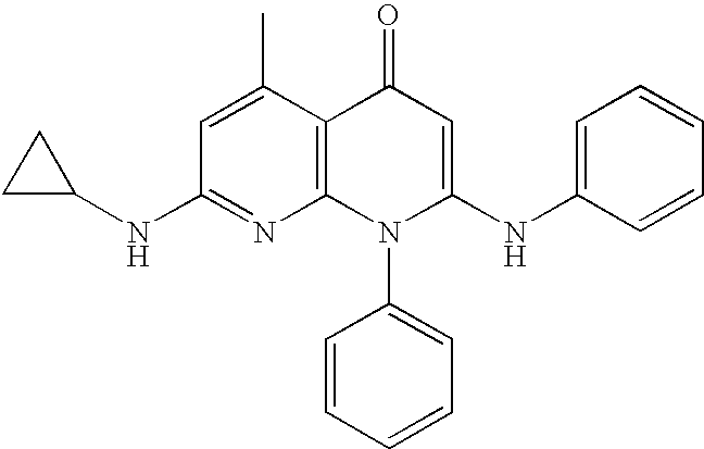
C1(NC2CC2)=NC2=C(C(C)=C1)C(=O)C=C(NC1=CC=CC=C1)N2C1=CC=CC=C1
